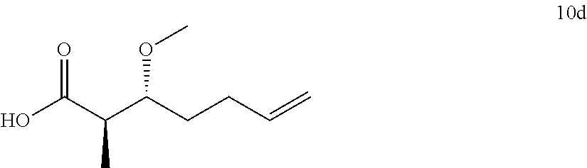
OC(C(C(CCC=C)OC)C)=O
